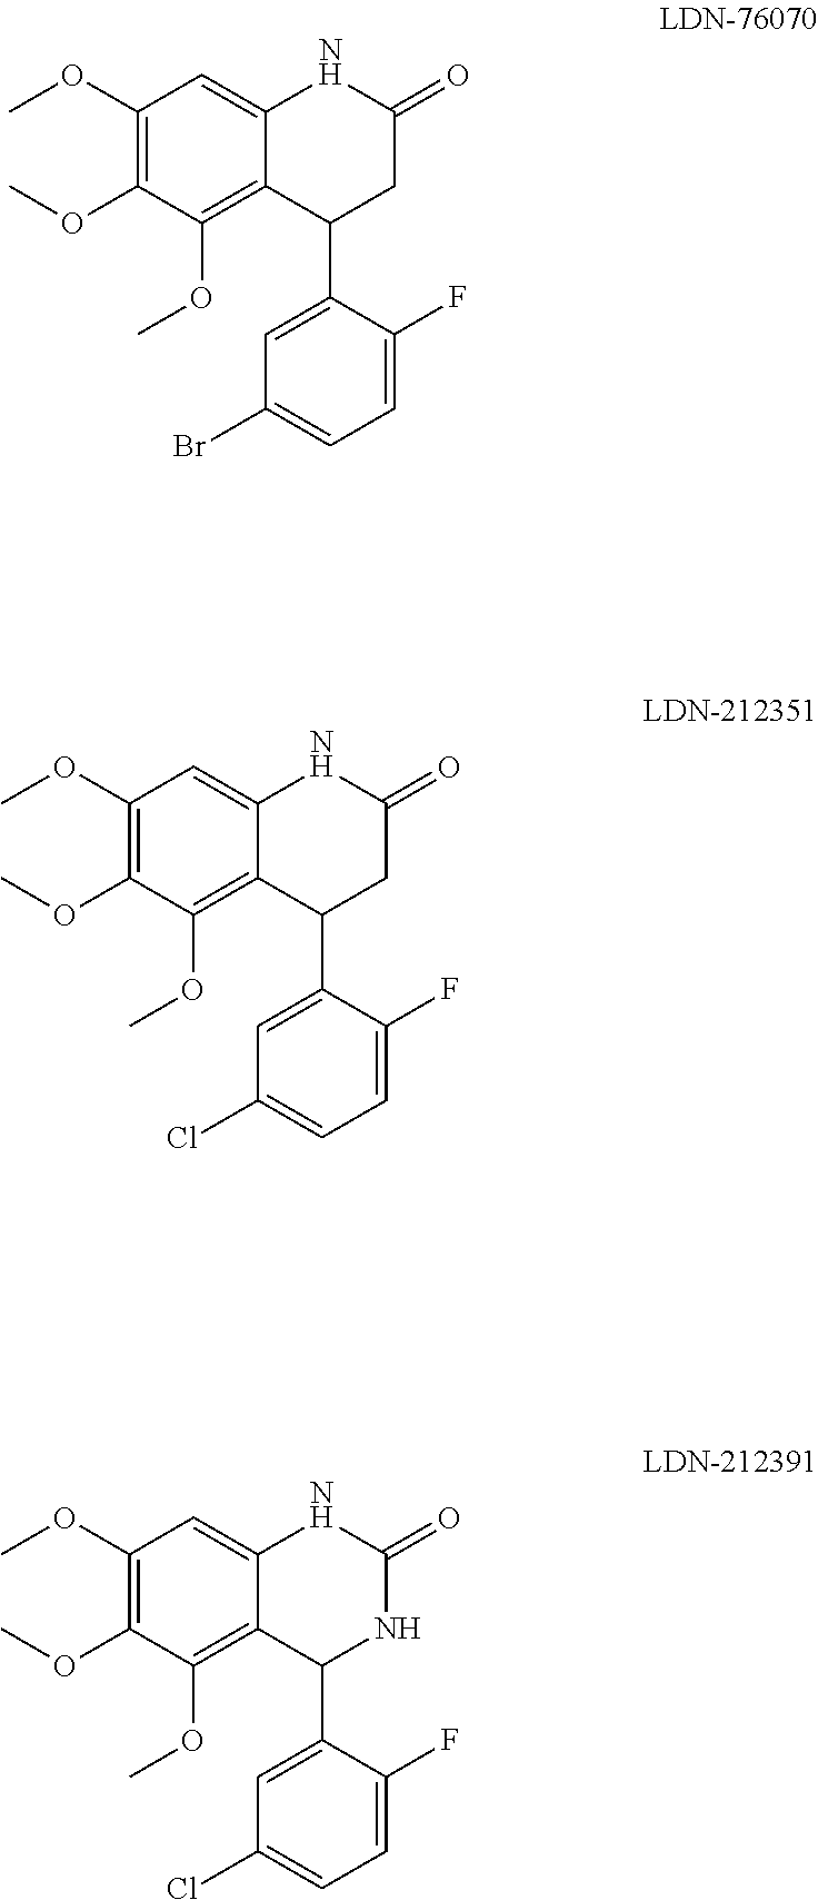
C1(C2CC(=O)NC3=CC(OC)=C(OC)C(OC)=C23)=CC(Br)=CC=C1F.C1(C2CC(=O)NC3=CC(OC)=C(OC)C(OC)=C23)=CC(Cl)=CC=C1F.C1(C2NC(=O)NC3=CC(OC)=C(OC)C(OC)=C23)=CC(Cl)=CC=C1F
